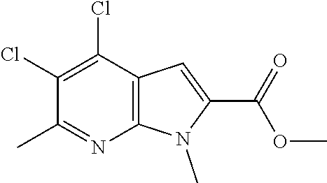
C12=C(C(Cl)=C(Cl)C(C)=N1)C=C(C(=O)OC)N2C
